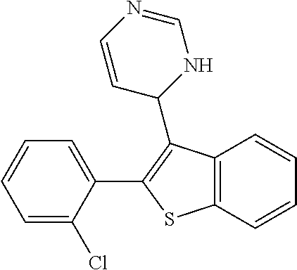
C12=C(C=CC=C1)SC(C1=CC=CC=C1Cl)=C2C1NC=NC=C1
